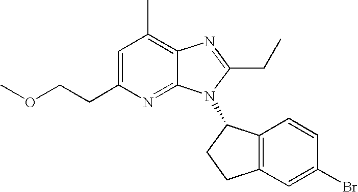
C1=C(CCOC)N=C2C(=C1C)N=C(CC)N2C1C2=C(CC1)C=C(Br)C=C2
